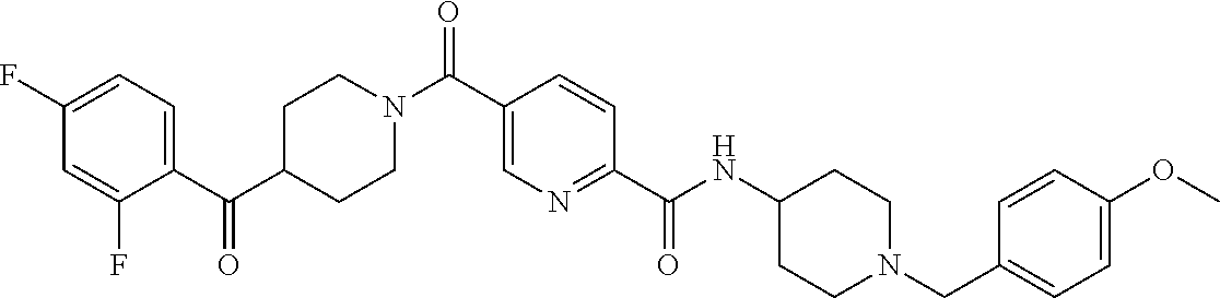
N(C(C1=NC=C(C(=O)N2CCC(C(C3=CC=C(F)C=C3F)=O)CC2)C=C1)=O)C1CCN(CC2=CC=C(OC)C=C2)CC1
